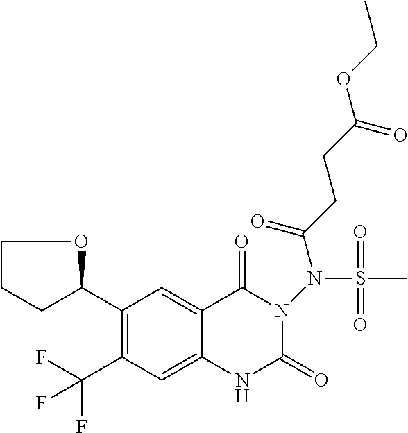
C1(C2OCCC2)=C(C(F)(F)F)C=C2C(=C1)C(=O)N(N(S(C)(=O)=O)C(CCC(OCC)=O)=O)C(=O)N2
